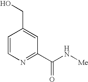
N1=C(C(N[Me])=O)C=C(CO)C=C1
